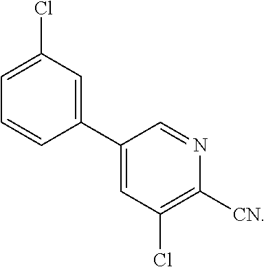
C1(C2=CC(Cl)=CC=C2)=CC(Cl)=C([CN])N=C1
